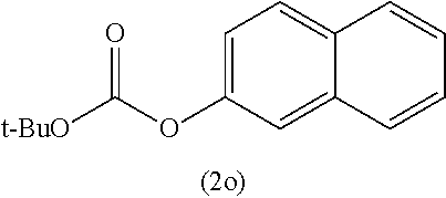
C1=C(OC([t-BuO])=O)C=C2C(=C1)C=CC=C2
